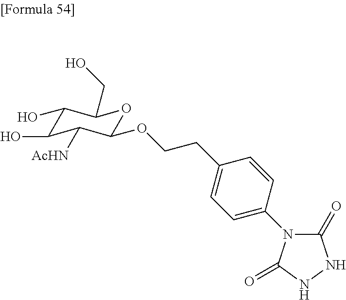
C1(OCCC2=CC=C(N3C(=O)NNC3=O)C=C2)OC(CO)C(O)C(O)C1[AcHN]
